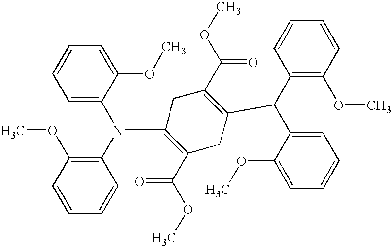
C1(N(C2=CC=CC=C2OC)C2=C(OC)C=CC=C2)=C(C(OC)=O)CC(C(C2=C(OC)C=CC=C2)C2=CC=CC=C2OC)=C(C(OC)=O)C1
